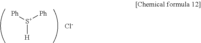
[Ph][S+]([Ph])[H].[Cl-]
